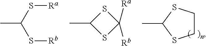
CC1SCCS1.CC(S[Ra])S[Rb].CC1SC([Ra])([Rb])S1
